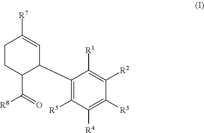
C1(C2C(C(=O)[R8])CCC([R7])=C2)=C([R5])C([R4])=C([R3])C([R2])=C1[R1]
